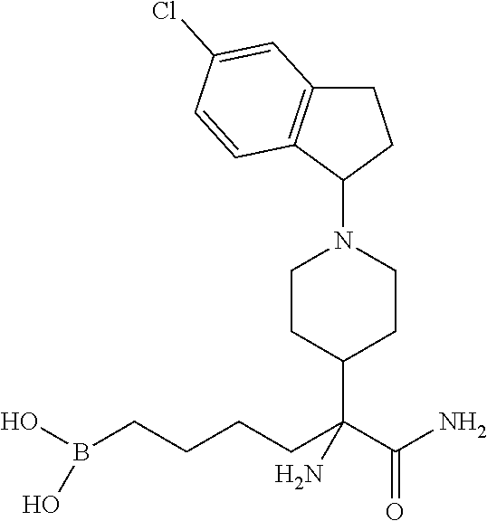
C1(N2CCC(C(CCCCB(O)O)(C(N)=O)N)CC2)CCC2=C1C=CC(Cl)=C2
